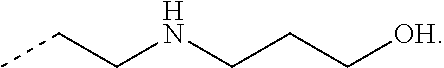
[OH]CCCNCCC
